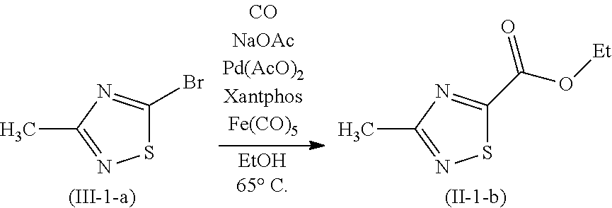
S1C(C(O[Et])=O)=NC(C)=N1.[(II-1-b)].S1C(Br)=NC(C)=N1.[(III-1-a)]
